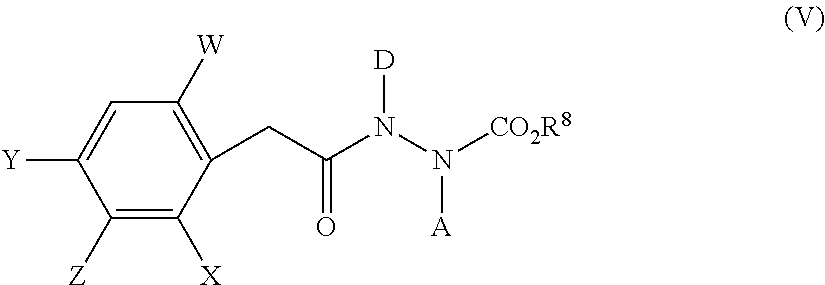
C1([Z])=C([X])C(CC(N(N([CO2R8])[A])[D])=O)=C([W])C=C1[Y]
